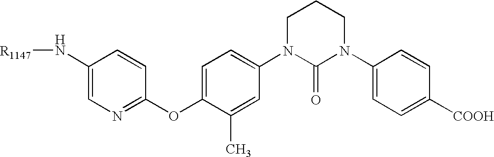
[R1147]NC1=CN=C(OC2=CC=C(N3C(=O)N(C4=CC=C([COOH])C=C4)CCC3)C=C2C)C=C1
